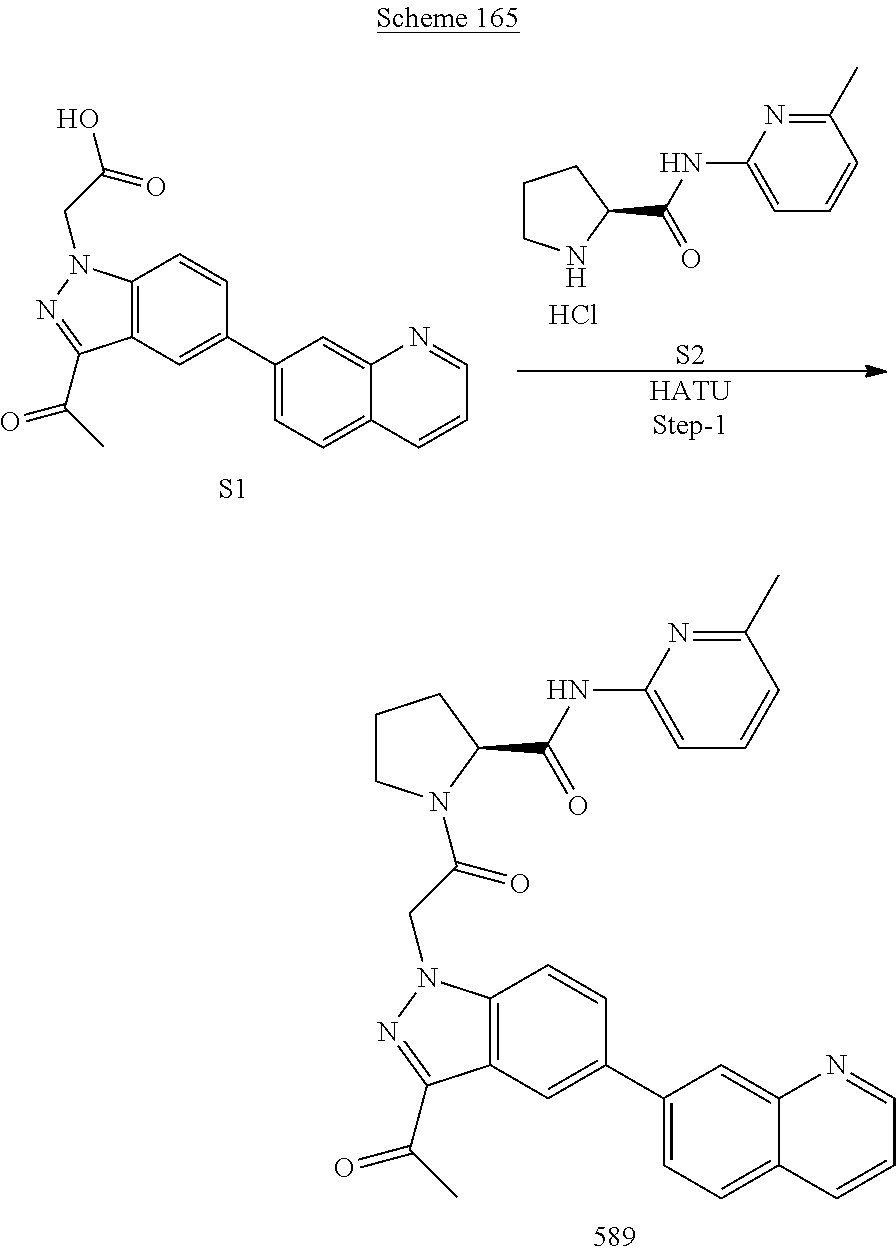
C1(C2=CC3=C(C=C2)N(CC(O)=O)N=C3C(=O)C)=CC=C2C(=C1)N=CC=C2.[S1].[HATUStep-1].C1CNC(C(NC2=CC=CC(C)=N2)=O)C1.Cl.[S2].C1(C2=CC3=C(C=C2)N(CC(=O)N2CCCC2C(=O)NC2=CC=CC(C)=N2)N=C3C(=O)C)=CC=C2C(=C1)N=CC=C2
